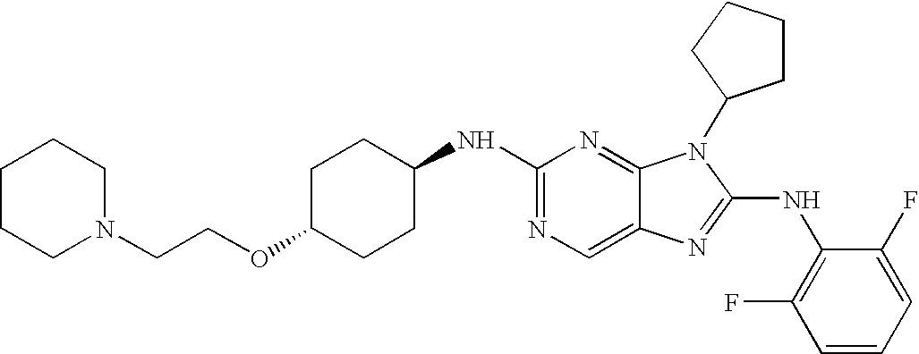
C1(NC2CCC(OCCN3CCCCC3)CC2)=NC=C2C(=N1)N(C1CCCC1)C(NC1=C(F)C=CC=C1F)=N2
